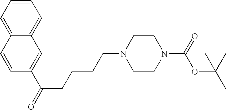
C1=CC=C2C(=C1)C=C(C(=O)CCCCN1CCN(C(=O)OC(C)(C)C)CC1)C=C2
